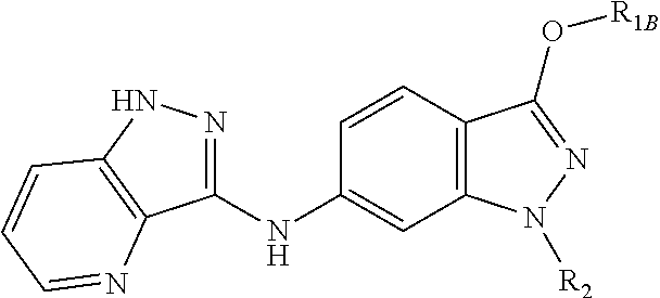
C12=C(C=CC(NC3=NNC4=C3N=CC=C4)=C1)C(O[R1B])=NN2[R2]
